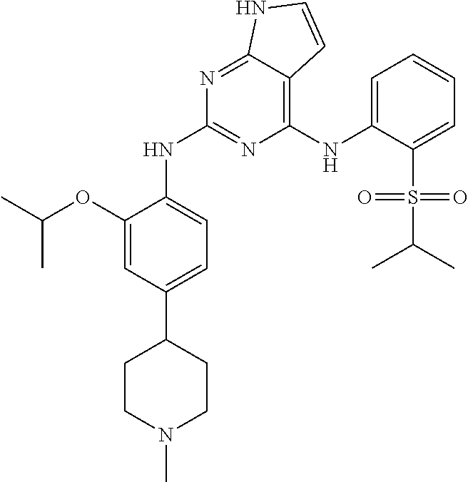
C1(NC2=CC=CC=C2S(=O)(C(C)C)=O)=C2C(=NC(NC3=CC=C(C4CCN(C)CC4)C=C3OC(C)C)=N1)NC=C2
